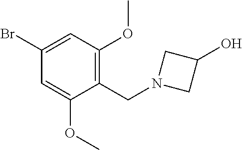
C1(Br)=CC(OC)=C(CN2CC(O)C2)C(OC)=C1
